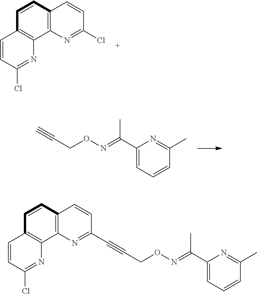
C12=C(N=C(Cl)C=C1)C1=C(C=C2)C=CC(Cl)=N1.C(ON=C(C1=CC=CC(C)=N1)C)C#C.C(ON=C(C1=CC=CC(C)=N1)C)C#CC1=NC2=C(C=C1)C=CC1=C2N=C(Cl)C=C1
